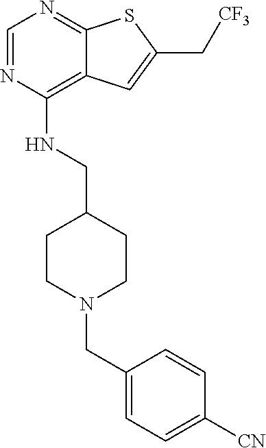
C1=NC(NCC2CCN(CC3=CC=C([CN])C=C3)CC2)=C2C(=N1)SC(C[CF3])=C2
